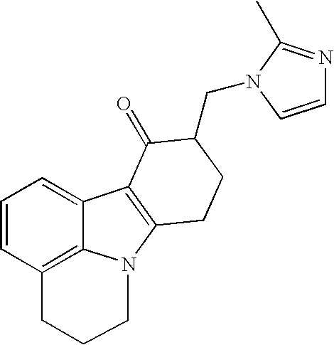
C1=CC2=C3C(=C1)C1=C(N3CCC2)CCC(CN2C(C)=NC=C2)C1=O
